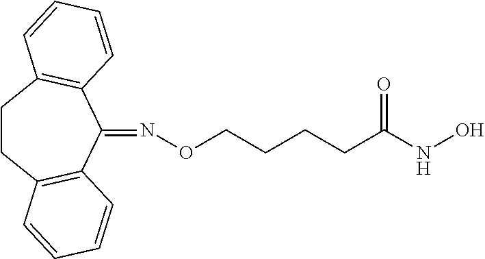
C1CC2=C(C(=NOCCCCC(NO)=O)C3=C1C=CC=C3)C=CC=C2
